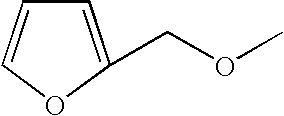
C1=C(COC)OC=C1
